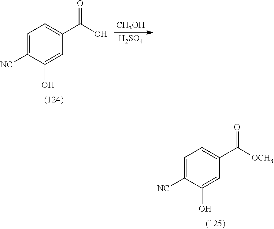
C1=C([NC])C(O)=CC(C([OCH3])=O)=C1.C1=C([NC])C(O)=CC(C(O)=O)=C1.[CH3OH].[H2SO4]
